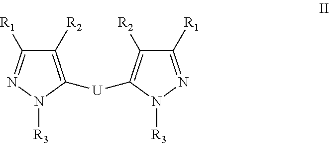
C1([R2])=C([U]C2=C([R2])C([R1])=NN2[R3])N([R3])N=C1[R1]
